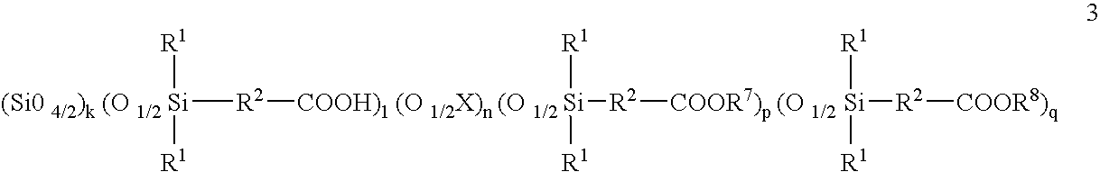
[(Si0 4/2)k (O 1/2 Si]([R2][COOH)1 (O 1/2X)n (O 1/2 Si]([R1])([R1])[R2][COOR7)p (O 1/2 Si]([R1])([R1])[R2][COOR8)q])([R1])[R1]
